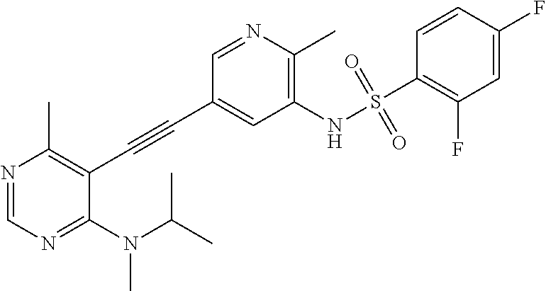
N1=CN=C(N(C(C)C)C)C(C#CC2=CC(NS(C3=C(F)C=C(F)C=C3)(=O)=O)=C(C)N=C2)=C1C
